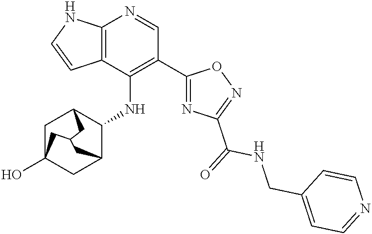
C12=C(C(NC3C4CC5(O)CC3CC(C5)C4)=C(C3=NC(C(NCC4=CC=NC=C4)=O)=NO3)C=N1)C=CN2
